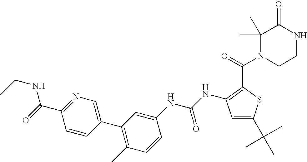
C1=C(C(C)(C)C)SC(C(N2CCNC(=O)C2(C)C)=O)=C1NC(=O)NC1=CC(C2=CN=C(C(NCC)=O)C=C2)=C(C)C=C1
